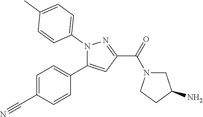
C1=C(C#N)C=CC(C2=CC(C(N3CC(N)CC3)=O)=NN2C2=CC=C(C)C=C2)=C1
